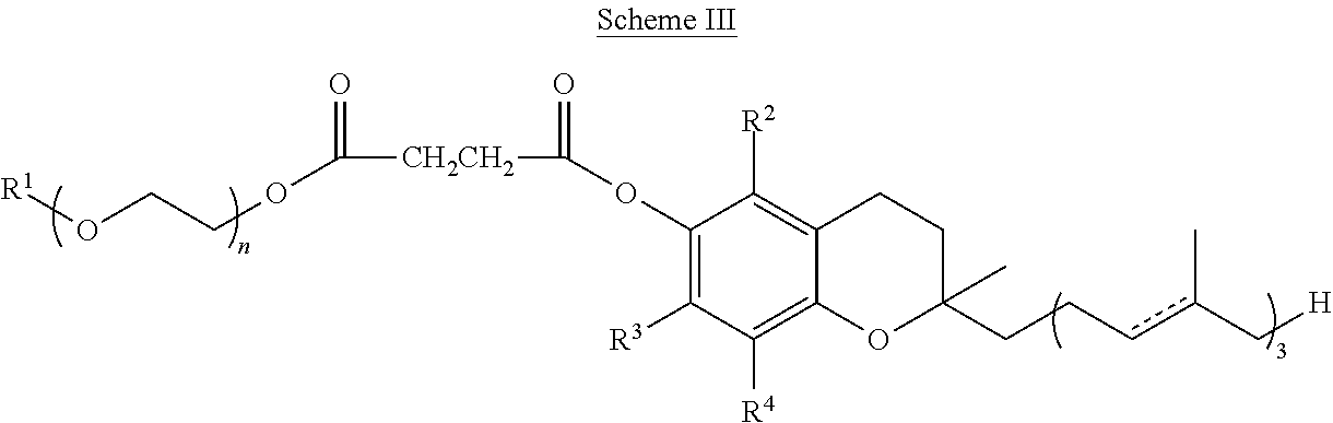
[R1]OCCOC(=O)[CH2CH2]C(=O)OC1=C([R3])C([R4])=C2C(=C1[R2])CCC(CCcc(C[H])C)(C)O2
